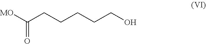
[MO]C(CCCCCO)=O
